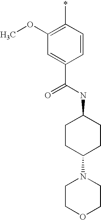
COC1=C(*)C=CC(C(NC2CCC(N3CCOCC3)CC2)=O)=C1
